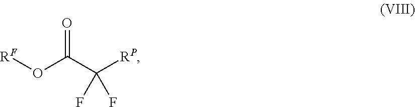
[RF]OC(C([RP])(F)F)=O
